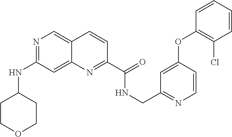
N1=C(NC2CCOCC2)C=C2C(=C1)C=CC(C(=O)NCC1=NC=CC(OC3=C(Cl)C=CC=C3)=C1)=N2
